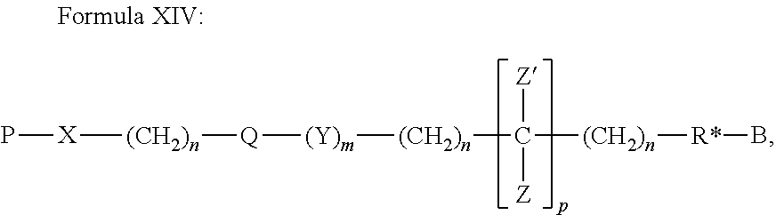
[X]([(CH2)n][Q][(Y)m][(CH2)n]C([(CH2)n][R*]B)([Z])[Z])P
